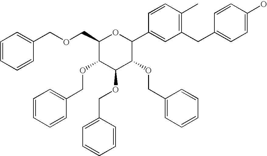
C1(COCC2=CC=CC=C2)C(OCC2=CC=CC=C2)C(OCC2=CC=CC=C2)C(OCC2=CC=CC=C2)C(C2=CC(CC3=CC=C(O)C=C3)=C(C)C=C2)O1
